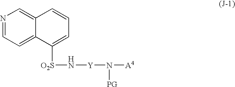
N1=CC=C2C(=C1)C=CC=C2[O2S]N[Y]N([PG])[A4]
